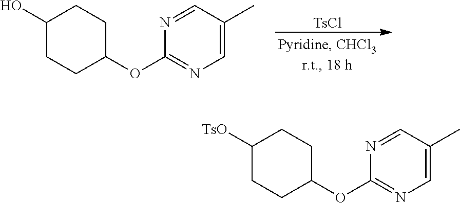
[TsCl].C1(O)CCC(OC2=NC=C(C)C=N2)CC1.C1([TsO])CCC(OC2=NC=C(C)C=N2)CC1
